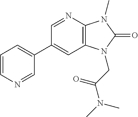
C1(C2=CC=CN=C2)=CC2=C(N=C1)N(C)C(=O)N2CC(N(C)C)=O
